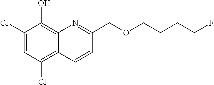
C1(Cl)=CC(Cl)=C2C(=C1O)N=C(COCCCCF)C=C2
